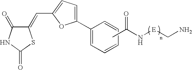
C1(=CC2=CC=C(C3=CC=CC=C3)O2)C(=O)NC(=O)S1.CC(N[E]CN)=O
